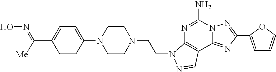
C1=C(C(=NO)[Me])C=CC(N2CCN(CCN3C4=C(C5=NC(C6=CC=CO6)=NN5C(N)=N4)C=N3)CC2)=C1
